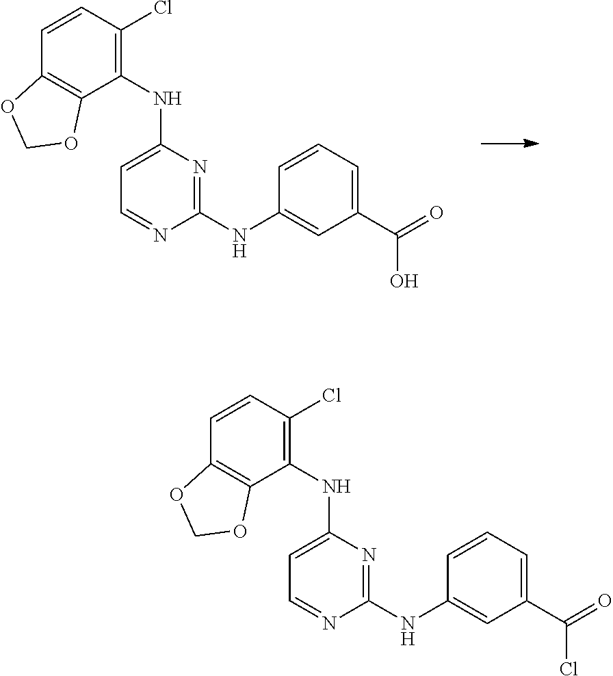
C1(NC2=CC(C(=O)O)=CC=C2)=NC(NC2=C(Cl)C=CC3=C2OCO3)=CC=N1.C1(NC2=CC(C(=O)Cl)=CC=C2)=NC(NC2=C(Cl)C=CC3=C2OCO3)=CC=N1
